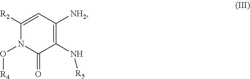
N([R5])C1=C([NH2])C=C([R2])N(O[R4])C1=O
